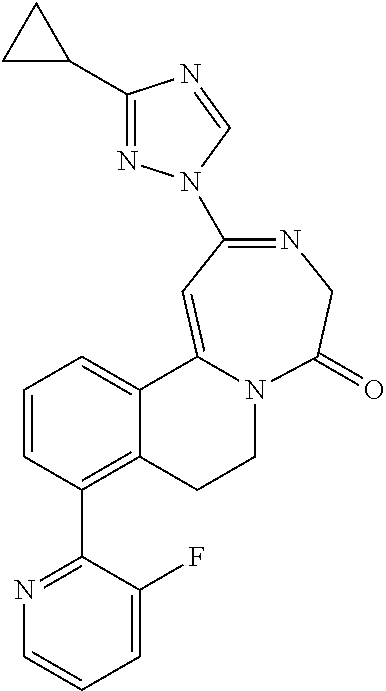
C1(C2CC2)=NN(C2=NCC(=O)N3CCC4=C(C5=NC=CC=C5F)C=CC=C4C3=C2)C=N1
